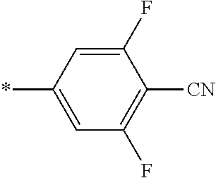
C1(F)=CC(*)=CC(F)=C1[CN]
